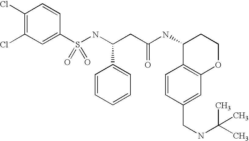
C1(Cl)=C(Cl)C=C(S(NC(CC(NC2C3=C(OCC2)C=C(CNC(C)(C)C)C=C3)=O)C2=CC=CC=C2)(=O)=O)C=C1
